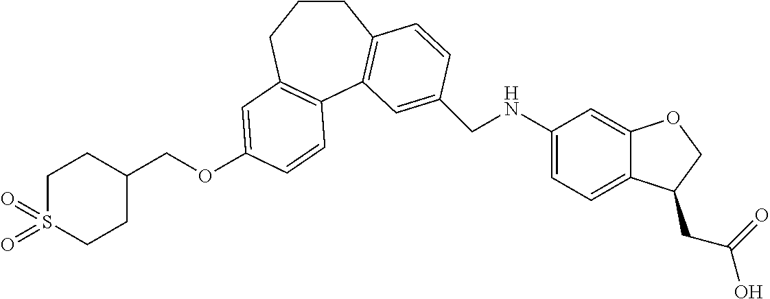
C1CCC2=C(C3=C1C=CC(CNC1=CC=C4C(=C1)OCC4CC(=O)O)=C3)C=CC(OCC1CCS(=O)(=O)CC1)=C2
